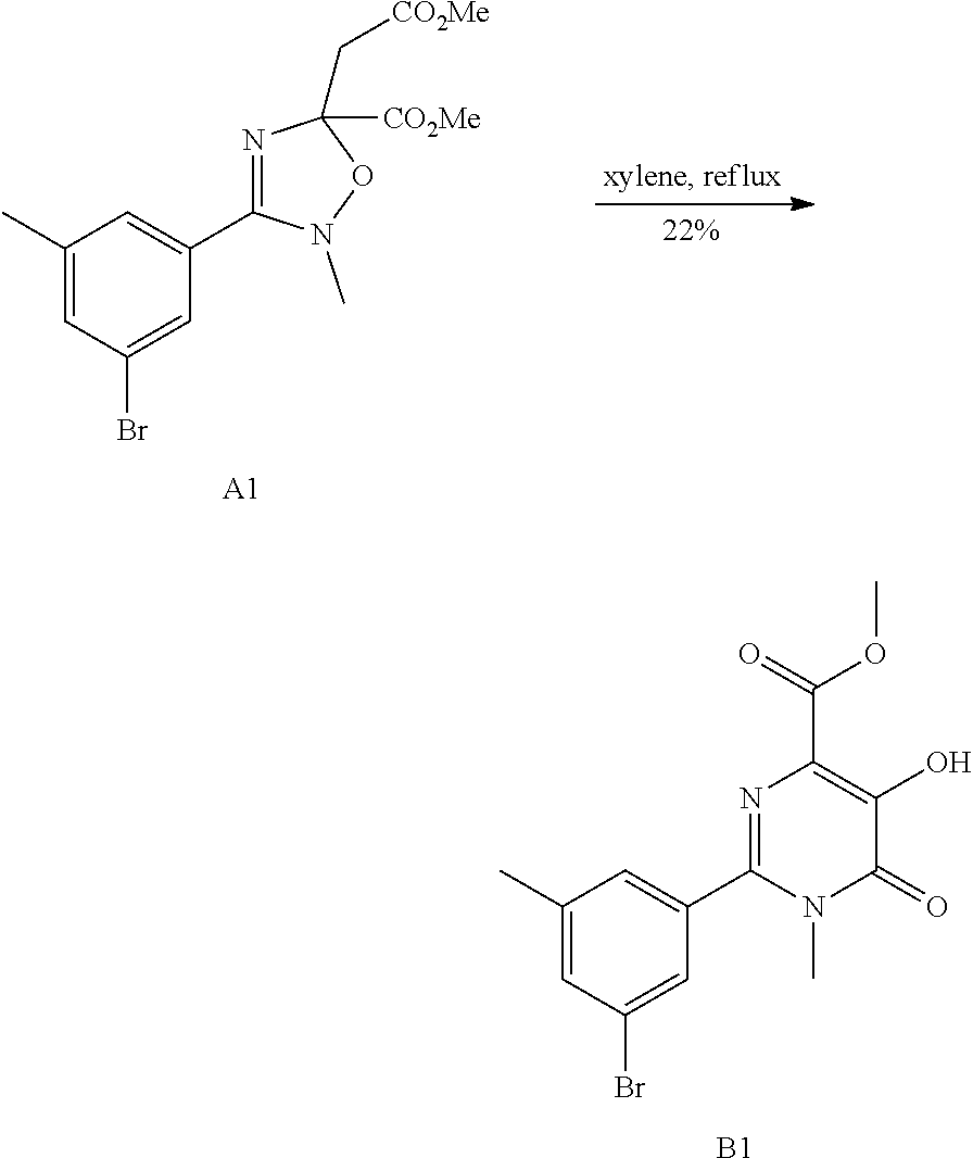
N1=C(C2=CC(C)=CC(Br)=C2)N(C)C(=O)C(O)=C1C(=O)OC.[B1].N1=C(C2=CC(C)=CC(Br)=C2)N(C)OC1([CO2Me])C[CO2Me].[A1]
